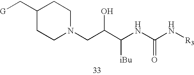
C1CN(CC(C(NC(N[R3])=O)[iBu])O)CCC1C[G]
